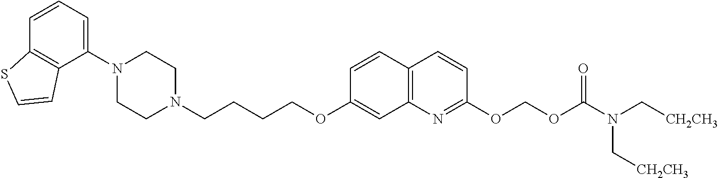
C1(N2CCN(CCCCOC3=CC4=C(C=C3)C=CC(OCOC(=O)N(C[CH2CH3])C[CH2CH3])=N4)CC2)=CC=CC2=C1C=CS2
